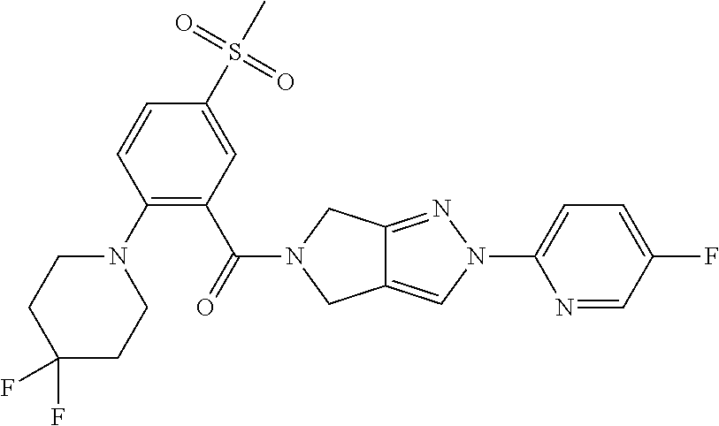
C1=NC(N2C=C3C(=N2)CN(C(=O)C2=C(N4CCC(F)(F)CC4)C=CC(S(C)(=O)=O)=C2)C3)=CC=C1F
